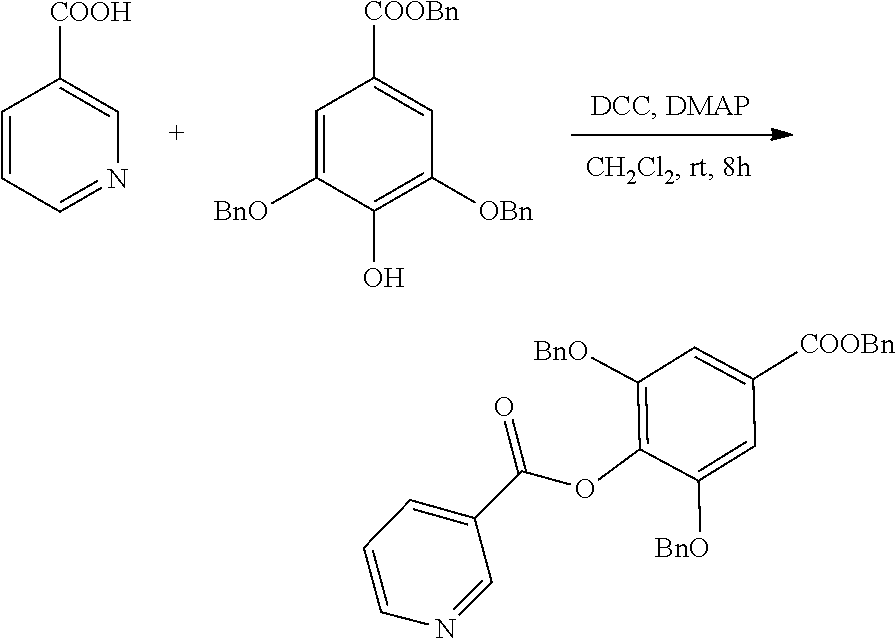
C1=CC=NC=C1[COOH].C1=C([BnO])C(O)=C([OBn])C=C1[COOBn].C1=C(C(OC2=C([BnO])C=C([COOBn])C=C2[BnO])=O)C=NC=C1
